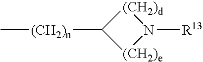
[(CH2)d]1C([(CH2)n]C)[(CH2)e]N1[R13]
